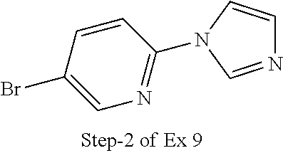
C1=CC(Br)=CN=C1N1C=CN=C1
